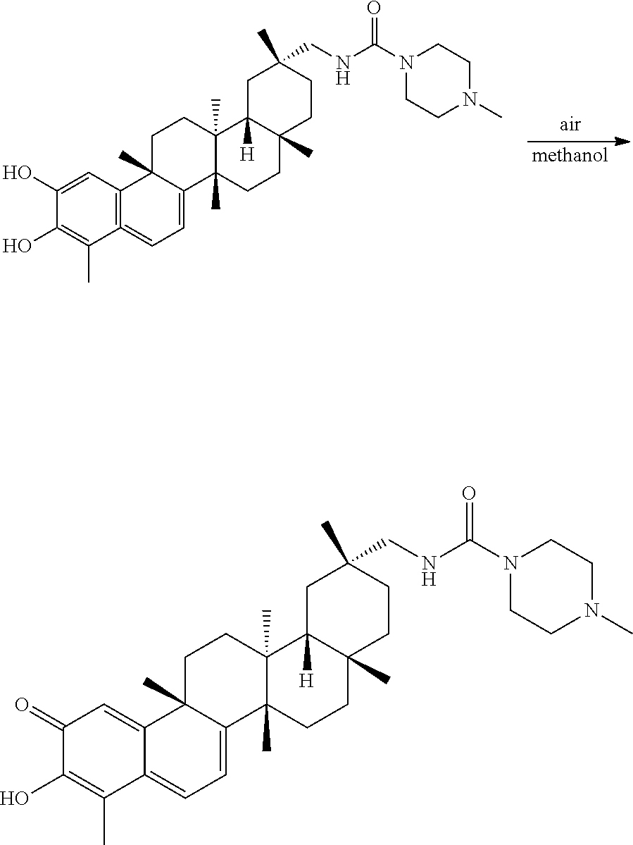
[methanol].C1(O)=CC2=C(=CC=C3C2(C)CCC2(C)C3(C)CCC3(C)C2([H])CC(CNC(N2CCN(C)CC2)=O)(C)CC3)C(C)=C1O.C1(=O)C(O)=C(C)C2=CC=C3C(C)(C2=C1)CCC1(C)C3(C)CCC2(C)C1([H])CC(CNC(N1CCN(C)CC1)=O)(C)CC2
